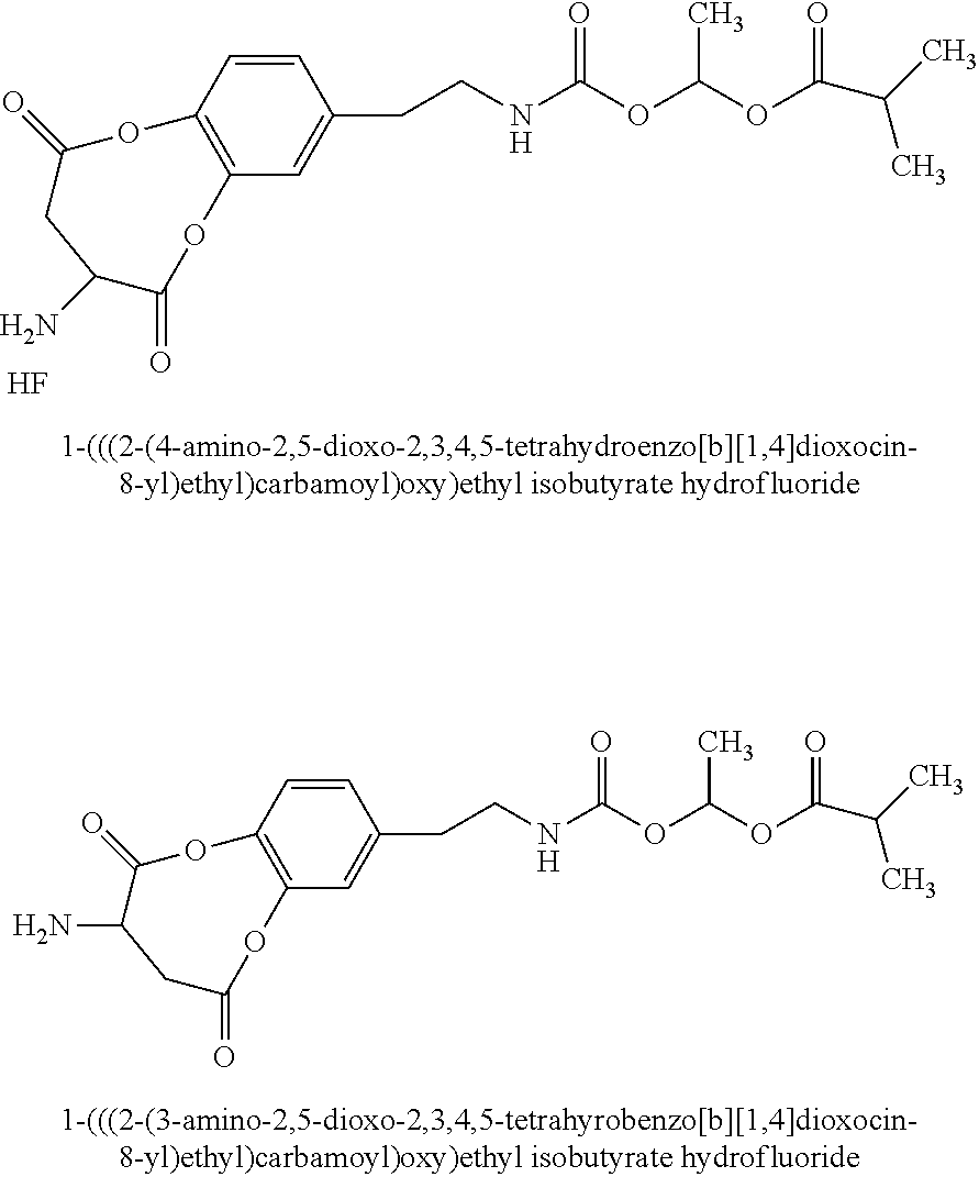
C1=CC2=C(C=C1CCNC(OC(OC(C(C)C)=O)C)=O)OC(=O)C(N)CC(=O)O2.F.C1=CC2=C(C=C1CCNC(OC(OC(C(C)C)=O)C)=O)OC(=O)CC(N)C(=O)O2
